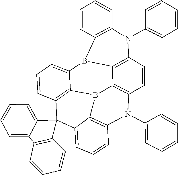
C12=C(C=CC=C1)N(C1=CC=CC=C1)C1=C3B2C2=CC=CC4=C2B2C3=C(C=C1)N(C1=CC=CC=C1)C1=C2C(=CC=C1)C41C2=CC=CC=C2C2=C1C=CC=C2
